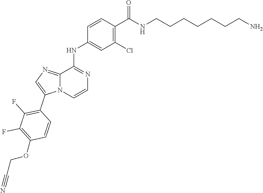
C1(C(NCCCCCCCN)=O)=C(Cl)C=C(NC2=NC=CN3C2=NC=C3C2=C(F)C(F)=C(OCC#N)C=C2)C=C1
